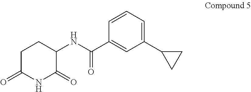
C1C(=O)NC(=O)C(NC(C2=CC(C3CC3)=CC=C2)=O)C1
